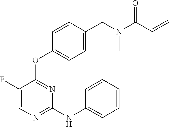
C1=C(F)C(OC2=CC=C(CN(C(C=C)=O)C)C=C2)=NC(NC2=CC=CC=C2)=N1
